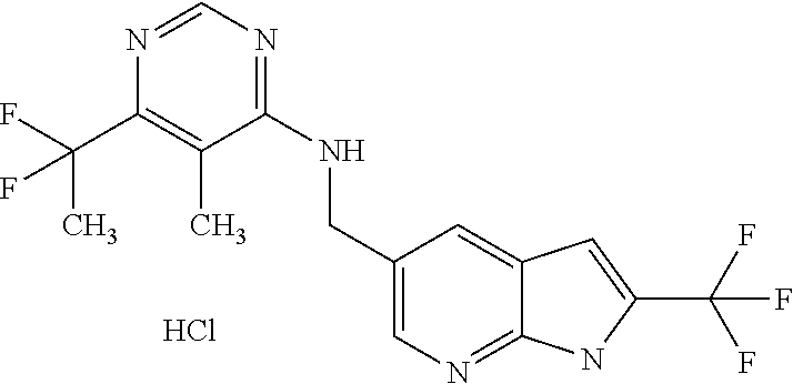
C1(NCC2=CN=C3C(=C2)C=C(C(F)(F)F)N3)=NC=NC(C(F)(C)F)=C1C.Cl
